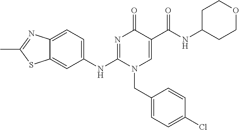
C12=CC=C(NC3=NC(=O)C(C(NC4CCOCC4)=O)=CN3CC3=CC=C(Cl)C=C3)C=C1SC(C)=N2
